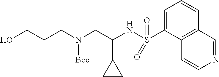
C1=C(S(NC(CN(CCCO)[Boc])C2CC2)(=O)=O)C2=C(C=C1)C=NC=C2
